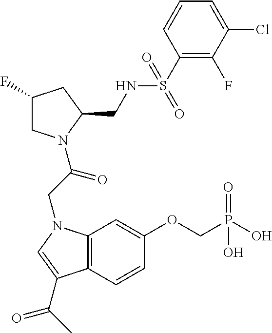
C12=C(C=CC(OCP(O)(=O)O)=C1)C(C(C)=O)=CN2CC(=O)N1CC(F)CC1CNS(C1=C(F)C(Cl)=CC=C1)(=O)=O
